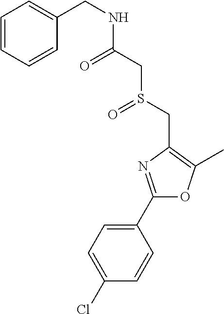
C1(Cl)=CC=C(C2=NC(CS(=O)CC(=O)NCC3=CC=CC=C3)=C(C)O2)C=C1
